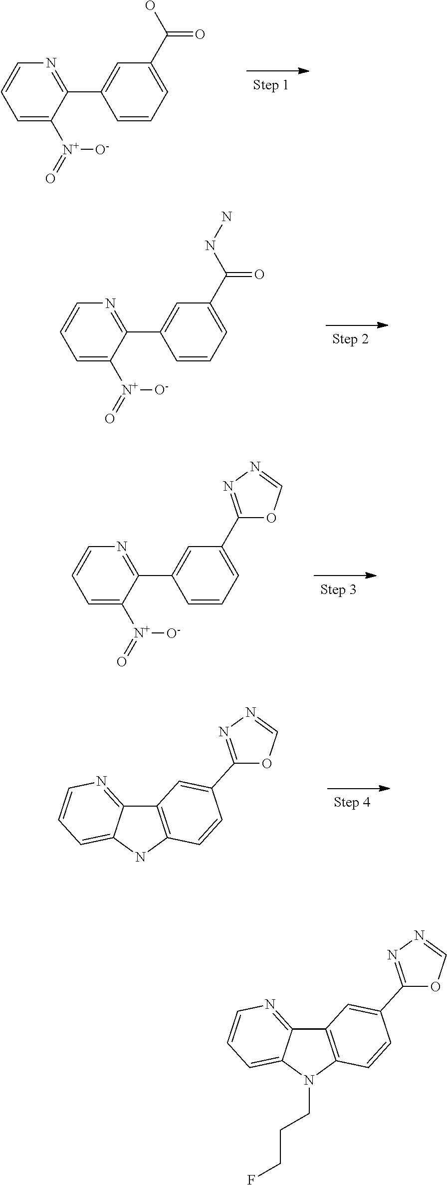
C1=CC=C(C(O)=O)C=C1C1=NC=CC=C1[N+](=O)[O-].C1=CC=C(C(NN)=O)C=C1C1=NC=CC=C1[N+](=O)[O-].C1=CC=C(C2=NN=CO2)C=C1C1=NC=CC=C1[N+](=O)[O-].C12=C(NC3=CC=CN=C13)C=CC(C1=NN=CO1)=C2.C12=C(N(CCCF)C3=CC=CN=C13)C=CC(C1=NN=CO1)=C2
